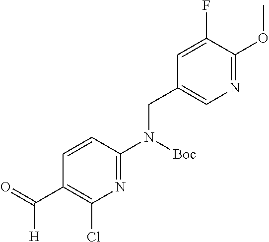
N1=C(N(CC2=CN=C(OC)C(F)=C2)[Boc])C=CC(C([H])=O)=C1Cl
